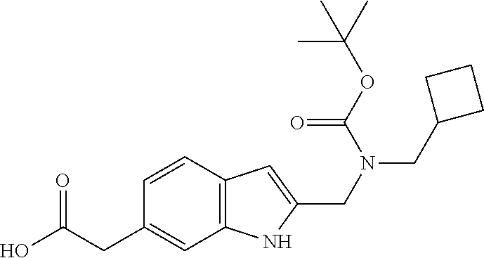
OC(CC1=CC2=C(C=C1)C=C(CN(CC1CCC1)C(OC(C)(C)C)=O)N2)=O
